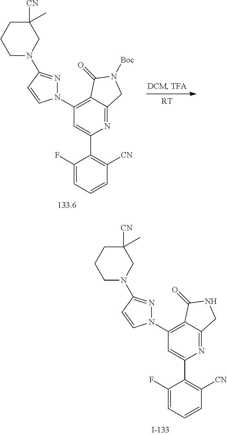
[RT].N1=C2C(=C(N3N=C(N4CC([CN])(C)CCC4)C=C3)C=C1C1=C([CN])C=CC=C1F)C(=O)N([Boc])C2.N1=C2C(=C(N3N=C(N4CC([CN])(C)CCC4)C=C3)C=C1C1=C([CN])C=CC=C1F)C(=O)NC2
